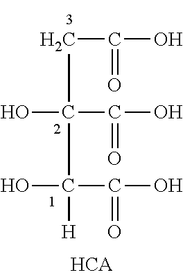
C(CC(C([H])(C(=O)O)O)(C(O)=O)O)(O)=O
